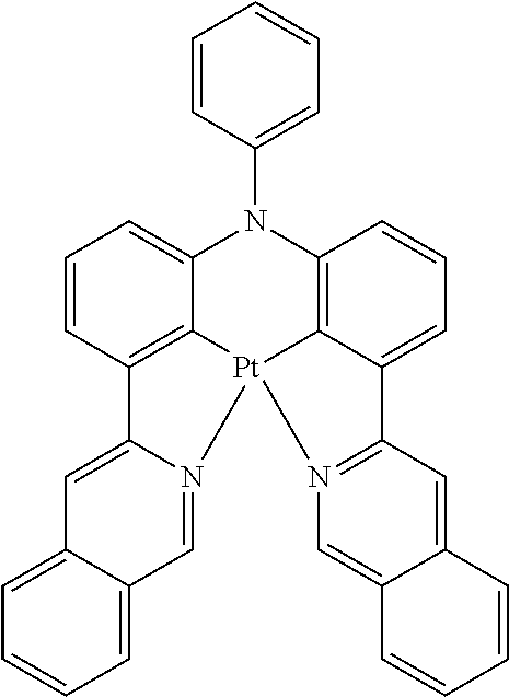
C12=C3C(=CC=C1)N(C1=CC=CC=C1)C1=C4C(=CC=C1)C1=N(C=C5C(=C1)C=CC=C5)[Pt]34N1=CC3=CC=CC=C3C=C21
